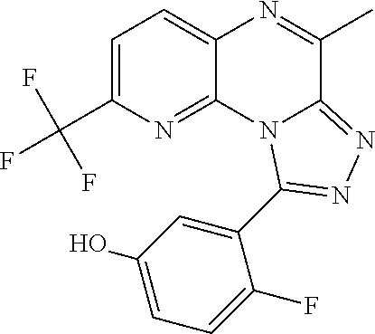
C1=C(C(F)(F)F)N=C2C(=C1)N=C(C)C1=NN=C(C3=CC(O)=CC=C3F)N21
